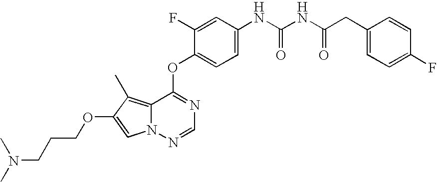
C1=C(F)C(OC2=NC=NN3C2=C(C)C(OCCCN(C)C)=C3)=CC=C1NC(NC(CC1=CC=C(F)C=C1)=O)=O
